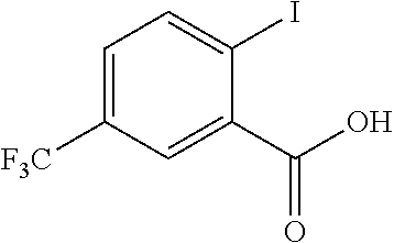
C1=C([F3C])C=C(C(O)=O)C(I)=C1
